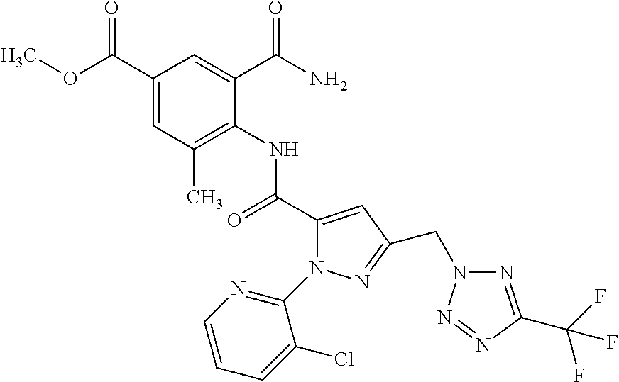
C1(C(OC)=O)=CC(C)=C(NC(C2=CC(CN3N=C(C(F)(F)F)N=N3)=NN2C2=NC=CC=C2Cl)=O)C(C(N)=O)=C1
